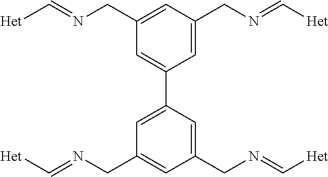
C1(CN=C[Het])=CC(CN=C[Het])=CC(C2=CC(CN=C[Het])=CC(CN=C[Het])=C2)=C1
